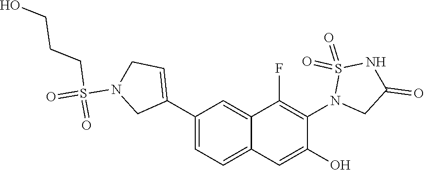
C1(C2=CCN(S(=O)(CCCO)=O)C2)=CC=C2C(=C1)C(F)=C(N1CC(=O)NS1(=O)=O)C(O)=C2
